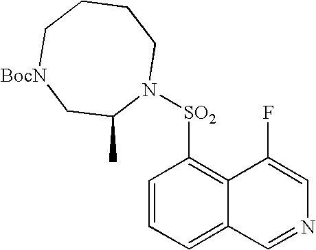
C1=CC=C2C(=C1[SO2]N1CCCC[BocN]CC1C)C(F)=CN=C2
